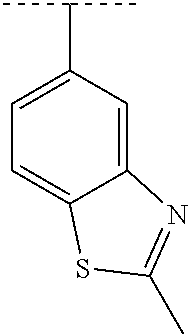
C1=C(C(C)C)C=C2C(=C1)SC(C)=N2
